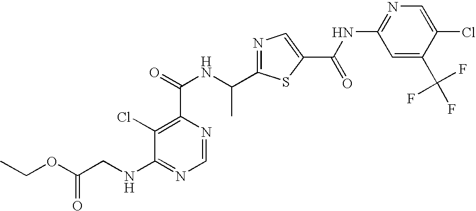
N1=C(C(NC(=O)C2=C(Cl)C(NCC(OCC)=O)=NC=N2)C)SC(C(NC2=NC=C(Cl)C(C(F)(F)F)=C2)=O)=C1
